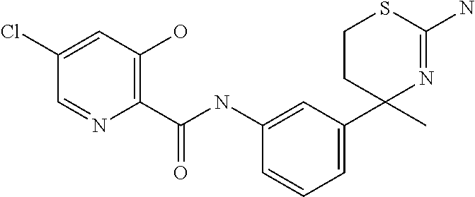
C1=C(C2(C)N=C(N)SCC2)C=C(NC(=O)C2=C(O)C=C(Cl)C=N2)C=C1
